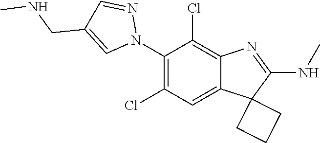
C1(N2N=CC(CNC)=C2)=C(Cl)C=C2C(=C1Cl)N=C(NC)C21CCC1
